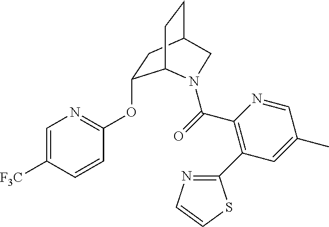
C1=C([F3C])C=CC(OC2CC3CCC2N(C(=O)C2=C(C4=NC=CS4)C=C(C)C=N2)C3)=N1
